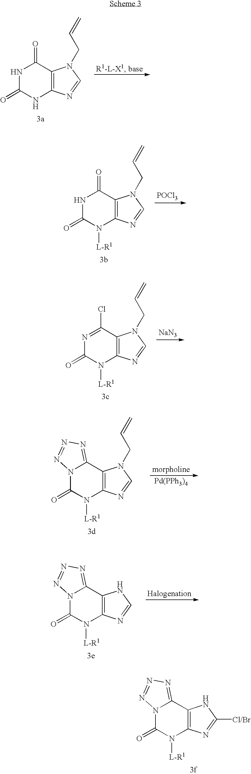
N1C(=O)NC2=C(C1=O)N(CC=C)C=N2.N1C(=O)N([L-R1])C2=C(C1=O)N(CC=C)C=N2.[POCl3].N1=C(Cl)C2=C(N([L-R1])C1=O)N=CN2CC=C.[NaN3].[Pd(PPh3)4].N12C(=O)N([L-R1])C3=C(C1=NN=N2)N(CC=C)C=N3.N12C(=O)N([L-R1])C3=C(C1=NN=N2)NC=N3.N12C(=O)N([L-R1])C3=C(C1=NN=N2)NC([Cl/Br])=N3
